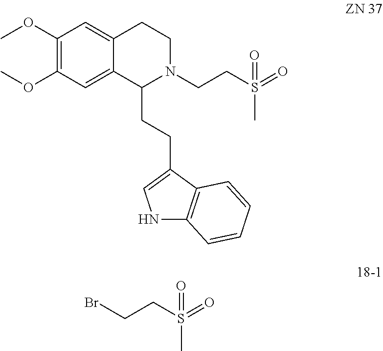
C1(OC)=C(OC)C=C2C(=C1)CCN(CCS(=O)(C)=O)C2CCC1=CNC2=C1C=CC=C2.BrCCS(=O)(C)=O
